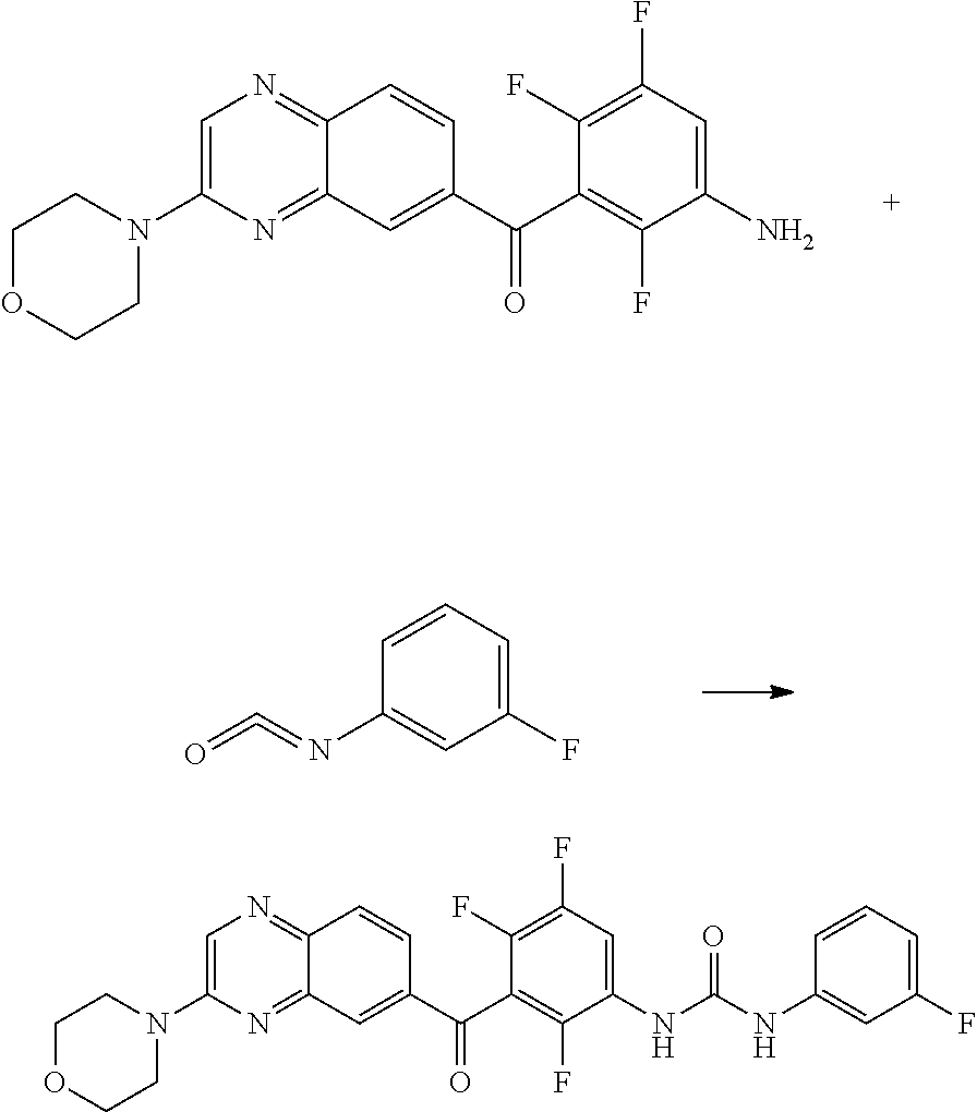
C1OCCN(C2=CN=C3C(=N2)C=C(C(C2=C(F)C(N)=CC(F)=C2F)=O)C=C3)C1.C1(N=C=O)=CC(F)=CC=C1.C1COCCN1C1=CN=C2C(=N1)C=C(C(C1=C(F)C(NC(NC3=CC(F)=CC=C3)=O)=CC(F)=C1F)=O)C=C2
